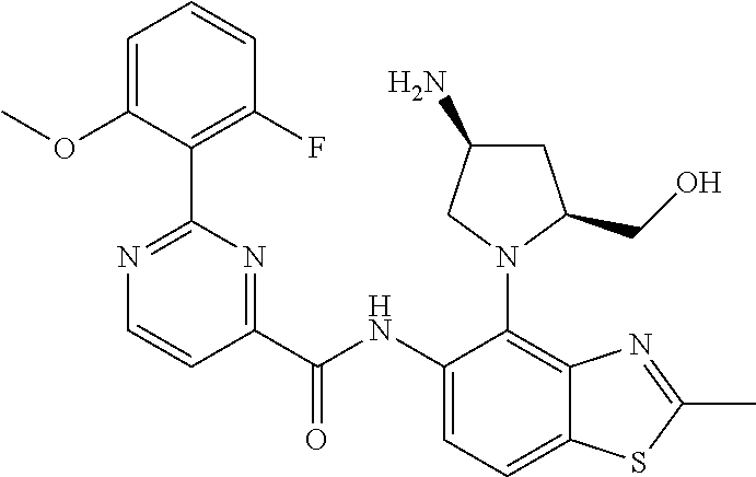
C1C(N)CN(C2=C3C(=CC=C2NC(C2=NC(C4=C(F)C=CC=C4OC)=NC=C2)=O)SC(C)=N3)C1CO
